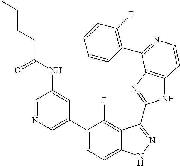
C1=C(C2=CC=C3C(=C2F)C(C2=NC4=C(N2)C=CN=C4C2=C(F)C=CC=C2)=NN3)C=C(NC(=O)CCCC)C=N1
